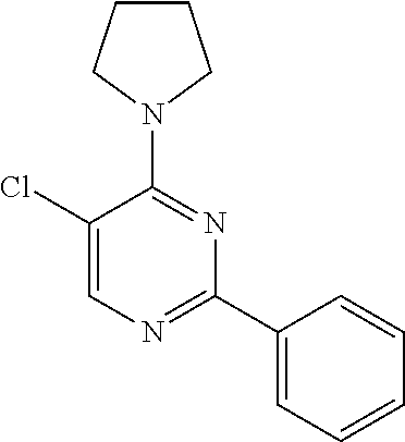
C1CCN(C2=NC(C3=CC=CC=C3)=NC=C2Cl)C1
